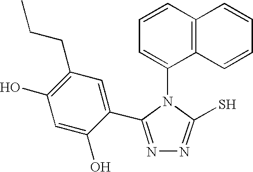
C1=CC2=C(C(N3C(S)=NN=C3C3=CC(CCC)=C(O)C=C3O)=C1)C=CC=C2
